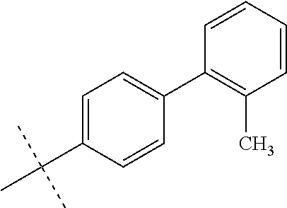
C1=C(C(C)(C)C)C=CC(C2=C(C)C=CC=C2)=C1
